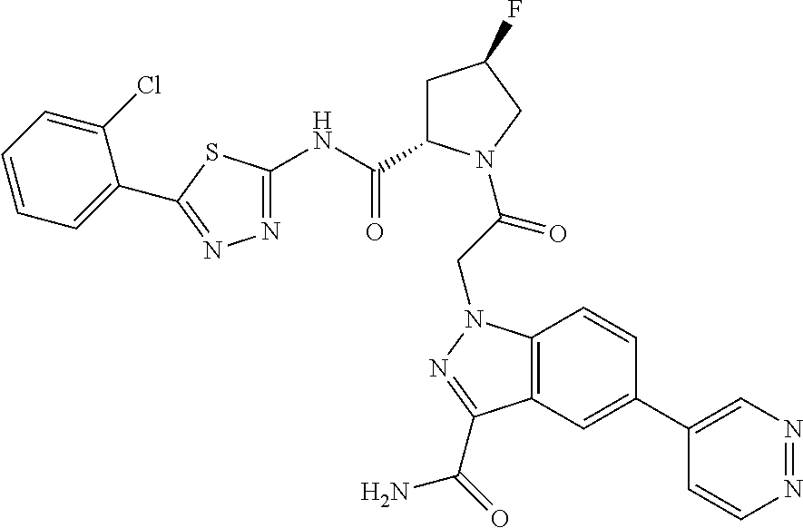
N1=NC=C(C2=CC3=C(C=C2)N(CC(=O)N2C(C(NC4=NN=C(C5=CC=CC=C5Cl)S4)=O)CC(F)C2)N=C3C(=O)N)C=C1
